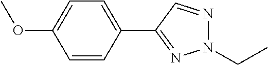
C1=CC(C2=NN(CC)N=C2)=CC=C1OC
